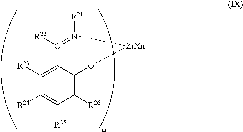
C1([R23])=C2C(=C([R26])C([R25])=C1[R24])O[ZrXn]N([R21])=C2[R22]
